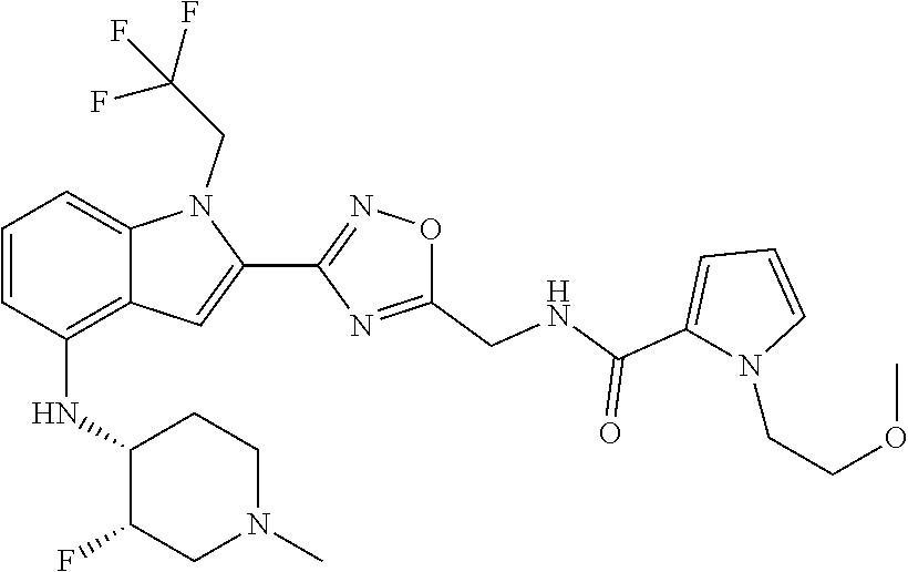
C1=CN(CCOC)C(C(=O)NCC2=NC(C3=CC4=C(NC5C(F)CN(C)CC5)C=CC=C4N3CC(F)(F)F)=NO2)=C1
